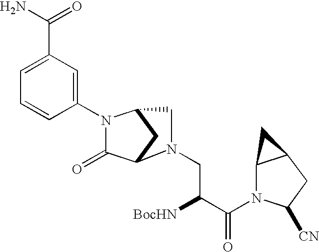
C1(N2C(=O)C3CC2CN3CC([BocHN])C(=O)N2C3C(CC2[CN])C3)=CC(C(N)=O)=CC=C1
